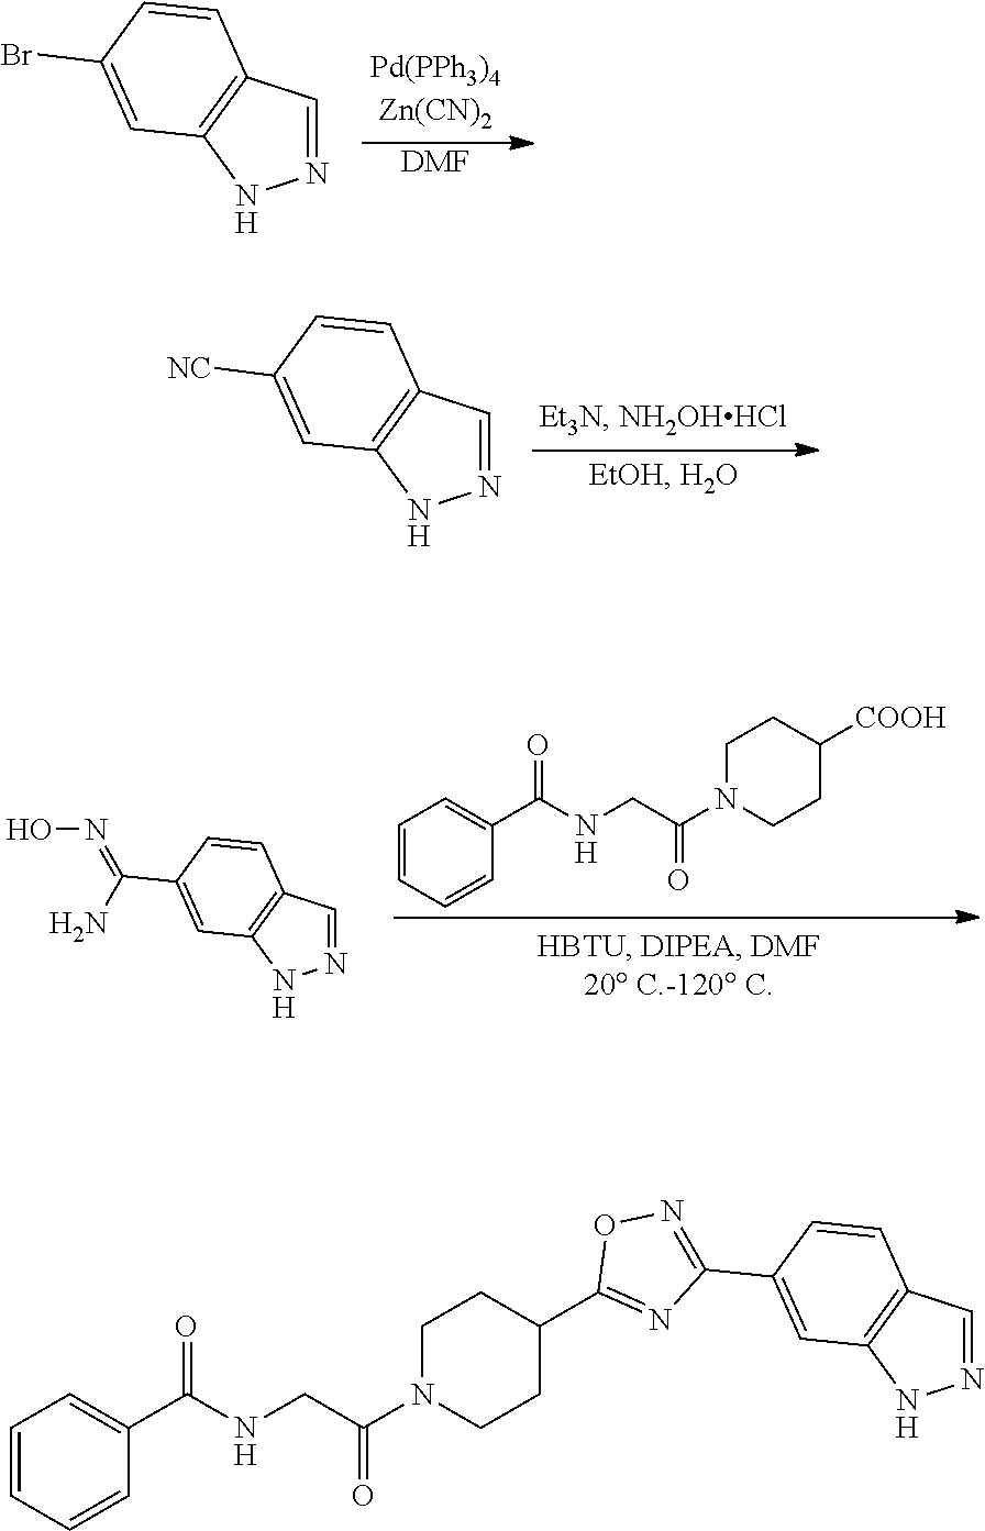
C1=CC=CC(C(NCC(N2CCC(C3=NC(C4=CC5=C(C=C4)C=NN5)=NO3)CC2)=O)=O)=C1.N1=CC2=C(N1)C=C(Br)C=C2.[DMF].N1=CC2=C(N1)C=C([NC])C=C2.C1=CC=CC(C(NCC(N2CCC([COOH])CC2)=O)=O)=C1.N1=CC2=C(N1)C=C(C(=NO)N)C=C2
